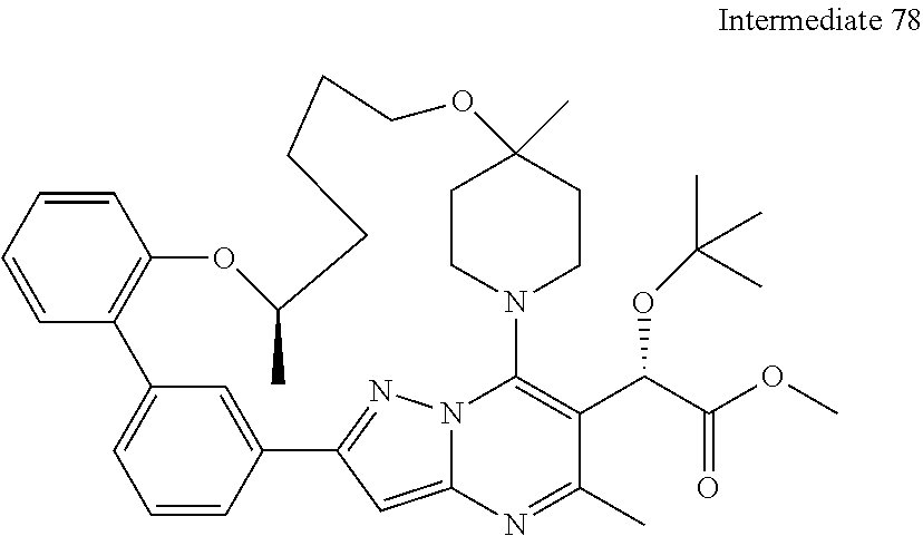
C12=CC3=NN1C(=C(C(C(OC)=O)OC(C)(C)C)C(C)=N2)N1CCC(C)(CC1)OCCCCC(C)OC1=C(C2=CC=CC3=C2)C=CC=C1
